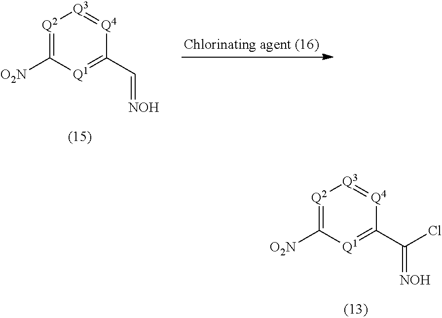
[Q2]1=C([O2N])[Q1]=C(C=[NOH])[Q4]=[Q3]1.[Q2]1=C([O2N])[Q1]=C(C(=[NOH])Cl)[Q4]=[Q3]1
